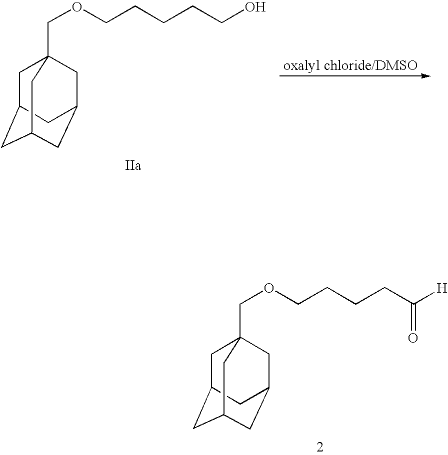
C1C2CC3CC(CC1(COCCCCCO)C3)C2.C1C2CC3CC(CC1(COCCCCC([H])=O)C3)C2
